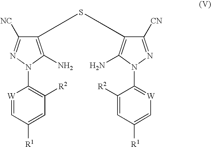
[W]1=CC([R1])=CC([R2])=C1N1N=C([NC])C(SC2=C(N)N(C3=[W]C=C([R1])C=C3[R2])N=C2[CN])=C1N
